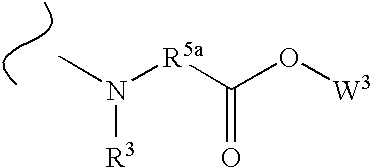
CN([R5a]C(O[W3])=O)[R3]
